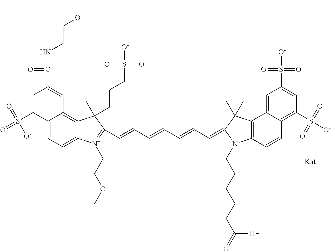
C1=C(S(=O)(=O)[O-])C2=CC=C3C(=C2C=C1C(NCCOC)=O)C(C)(CCCS(=O)(=O)[O-])C(C=CC=CC=CC=C1C(C)(C)C2=C(C=CC4=C(S([O-])(=O)=O)C=C(S([O-])(=O)=O)C=C24)N1CCCCCC(=O)O)=[N+]3CCOC
